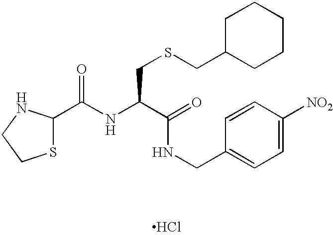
C(NC(C(=O)NCC1=CC=C([NO2])C=C1)CSCC1CCCCC1)(=O)C1SCCN1.Cl
